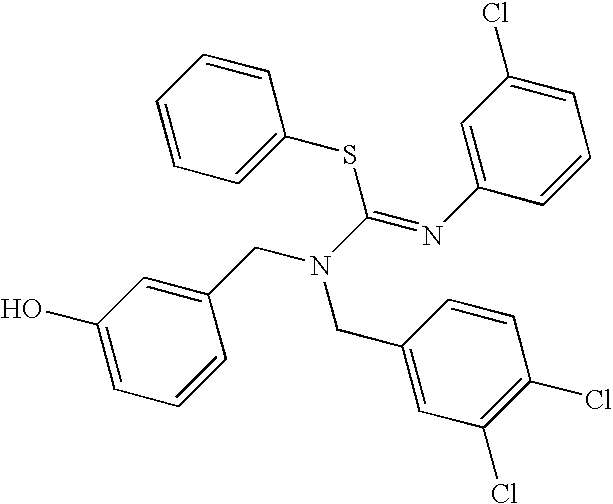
C1(O)=CC=CC(CN(C(=NC2=CC(Cl)=CC=C2)SC2=CC=CC=C2)CC2=CC(Cl)=C(Cl)C=C2)=C1
